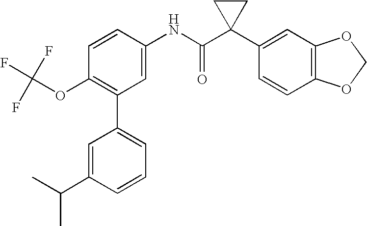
C1=CC(NC(C2(C3=CC4=C(C=C3)OCO4)CC2)=O)=CC(C2=CC=CC(C(C)C)=C2)=C1OC(F)(F)F
